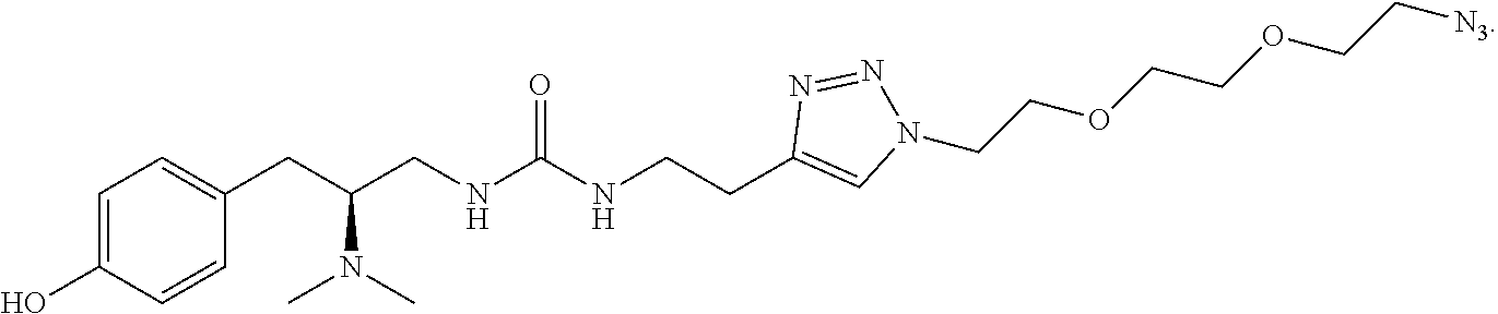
C1=C(O)C=CC(CC(CNC(NCCC2=CN(CCOCCOCC[N3])N=N2)=O)N(C)C)=C1
